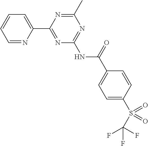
C1=NC(C2=NC(NC(C3=CC=C(S(C(F)(F)F)(=O)=O)C=C3)=O)=NC(C)=N2)=CC=C1
